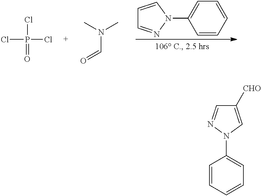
ClP(Cl)(Cl)=O.C(N(C)C)=O.C1=CC=CC=C1N1N=CC=C1.C1([CHO])=CN(C2=CC=CC=C2)N=C1
